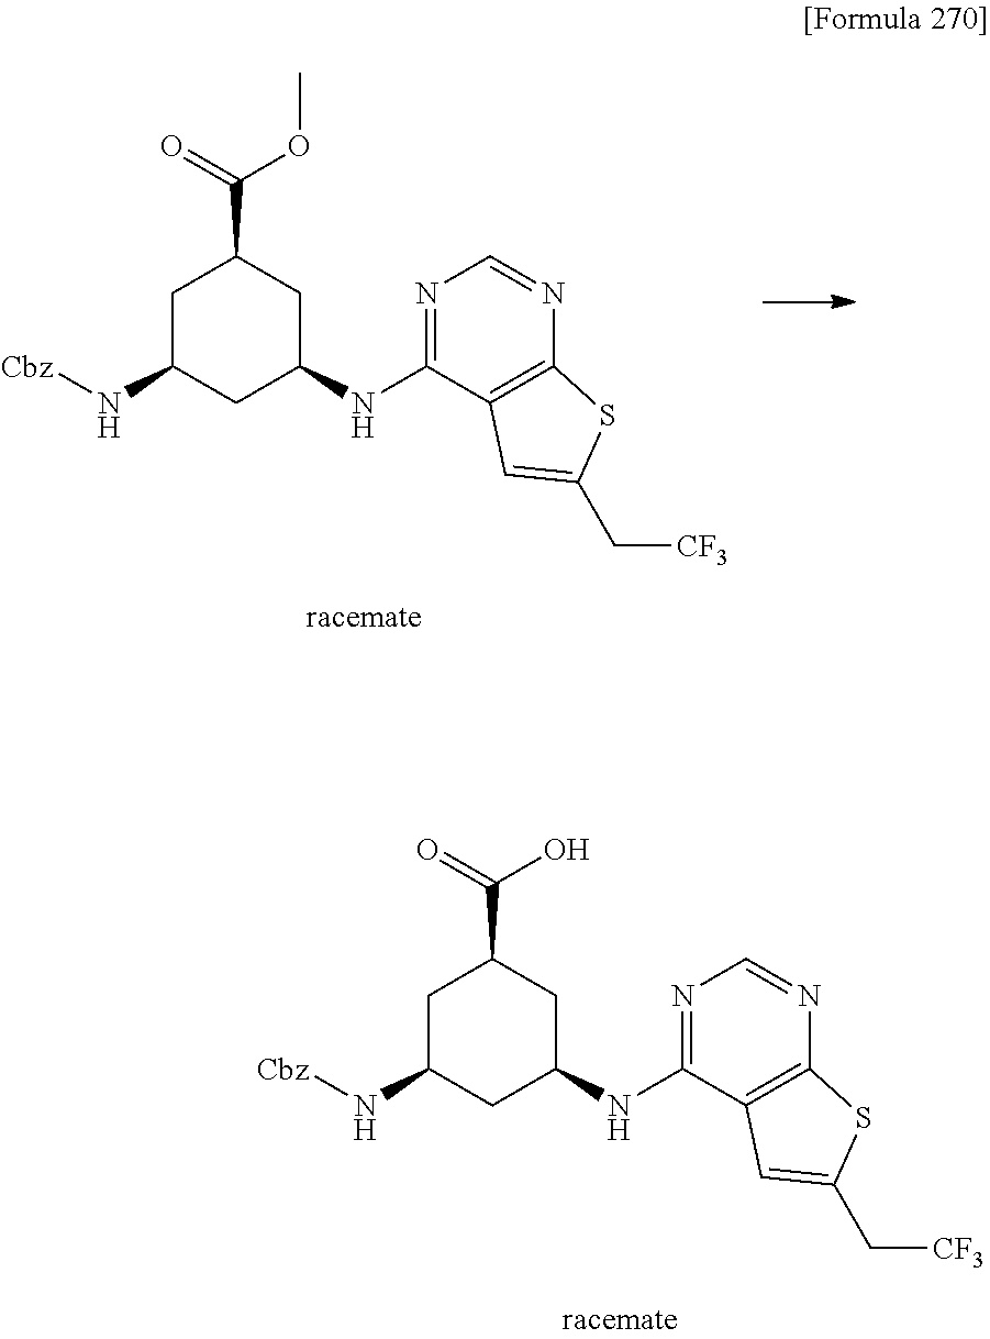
N1=C(NC2CC(C(O)=O)CC(N[Cbz])C2)C2=C(N=C1)SC(C[CF3])=C2.N1=C(NC2CC(C(OC)=O)CC(N[Cbz])C2)C2=C(N=C1)SC(C[CF3])=C2
